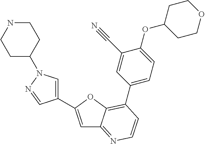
C1=C(C2=CN(C3CCNCC3)N=C2)OC2=C(C3=CC=C(OC4CCOCC4)C(C#N)=C3)C=CN=C12
